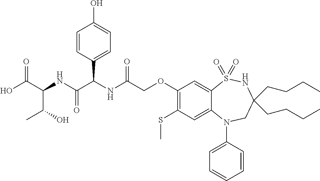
C1(OCC(NC(C(NC(C(O)=O)C(O)C)=O)C2=CC=C(O)C=C2)=O)=C(SC)C=C2C(=C1)S(=O)(=O)NC(CCCC)(CCCC)CN2C1=CC=CC=C1
